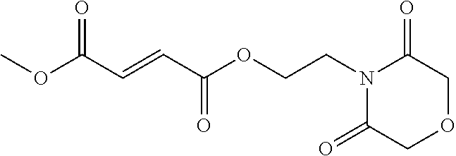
C(OC(C=CC(OC)=O)=O)CN1C(=O)COCC1=O
